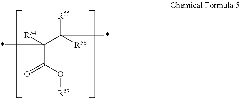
O=C(O[R57])C([R54])(C([R56])([R55])*)*
